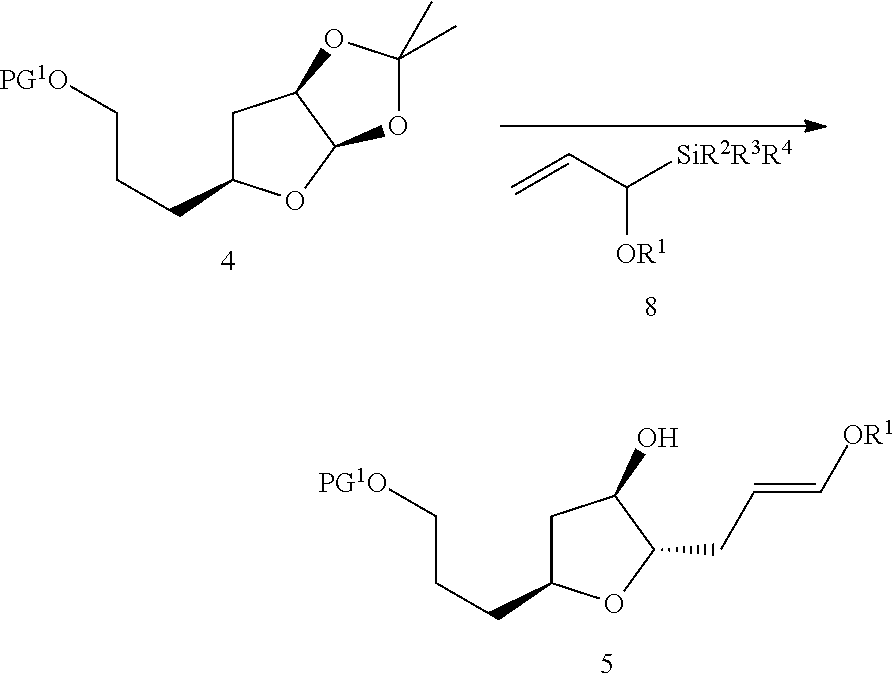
C=CC([SiR2R3R4])[OR1].C1C(CCC[PG1O])OC2C1OC(C)(C)O2.C1C(CCC[PG1O])OC(CC=C[OR1])C1O
